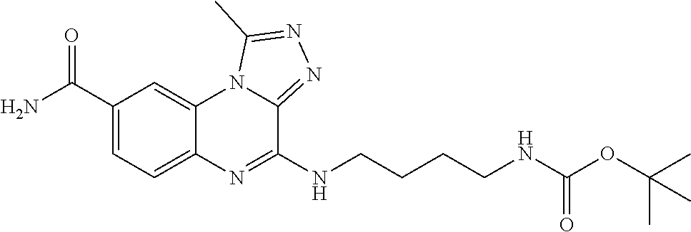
C1=C(C(N)=O)C=C2C(=C1)N=C(NCCCCNC(OC(C)(C)C)=O)C1=NN=C(C)N21
